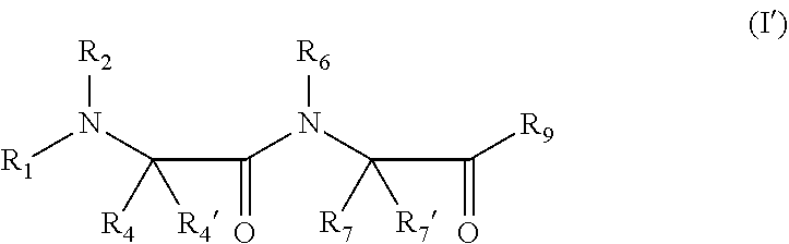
[R6]N(C([R7])([R7])C(=O)[R9])C(C(N([R2])[R1])([R4])[R4])=O
